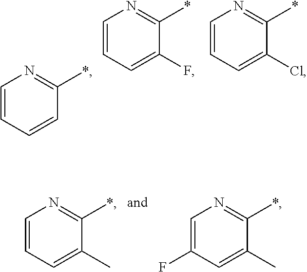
C1=CC=CC(*)=N1.C1=CC=C(F)C(*)=N1.C1=CC=C(Cl)C(*)=N1.C1=C(F)C=C(C)C(*)=N1.C1=CC=C(C)C(*)=N1
